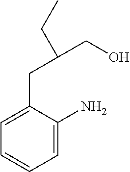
C1=C(CC(CO)CC)C(N)=CC=C1
